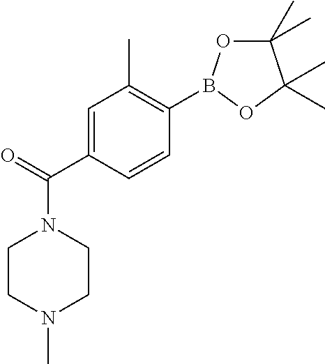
N1(C(=O)C2=CC(C)=C(B3OC(C)(C)C(C)(C)O3)C=C2)CCN(C)CC1
